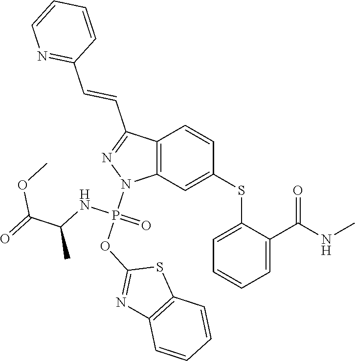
C1(SC2=CC3=C(C=C2)C(C=CC2=NC=CC=C2)=NN3P(OC2=NC3=C(S2)C=CC=C3)(NC(C)C(=O)OC)=O)=CC=CC=C1C(NC)=O
